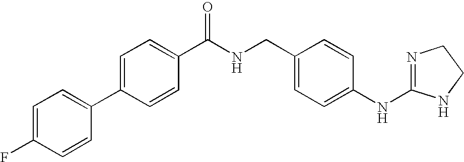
C1=C(C2=CC=C(F)C=C2)C=CC(C(NCC2=CC=C(NC3=NCCN3)C=C2)=O)=C1
